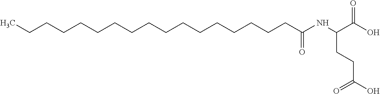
C(CCCCCCCCCCCCCCC(NC(C(=O)O)CCC(O)=O)=O)CC
